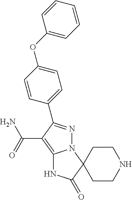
C1(C2=NN3C(=C2C(N)=O)NC(=O)C32CCNCC2)=CC=C(OC2=CC=CC=C2)C=C1
